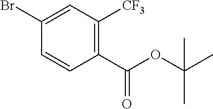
C1(Br)=CC([CF3])=C(C(OC(C)(C)C)=O)C=C1
